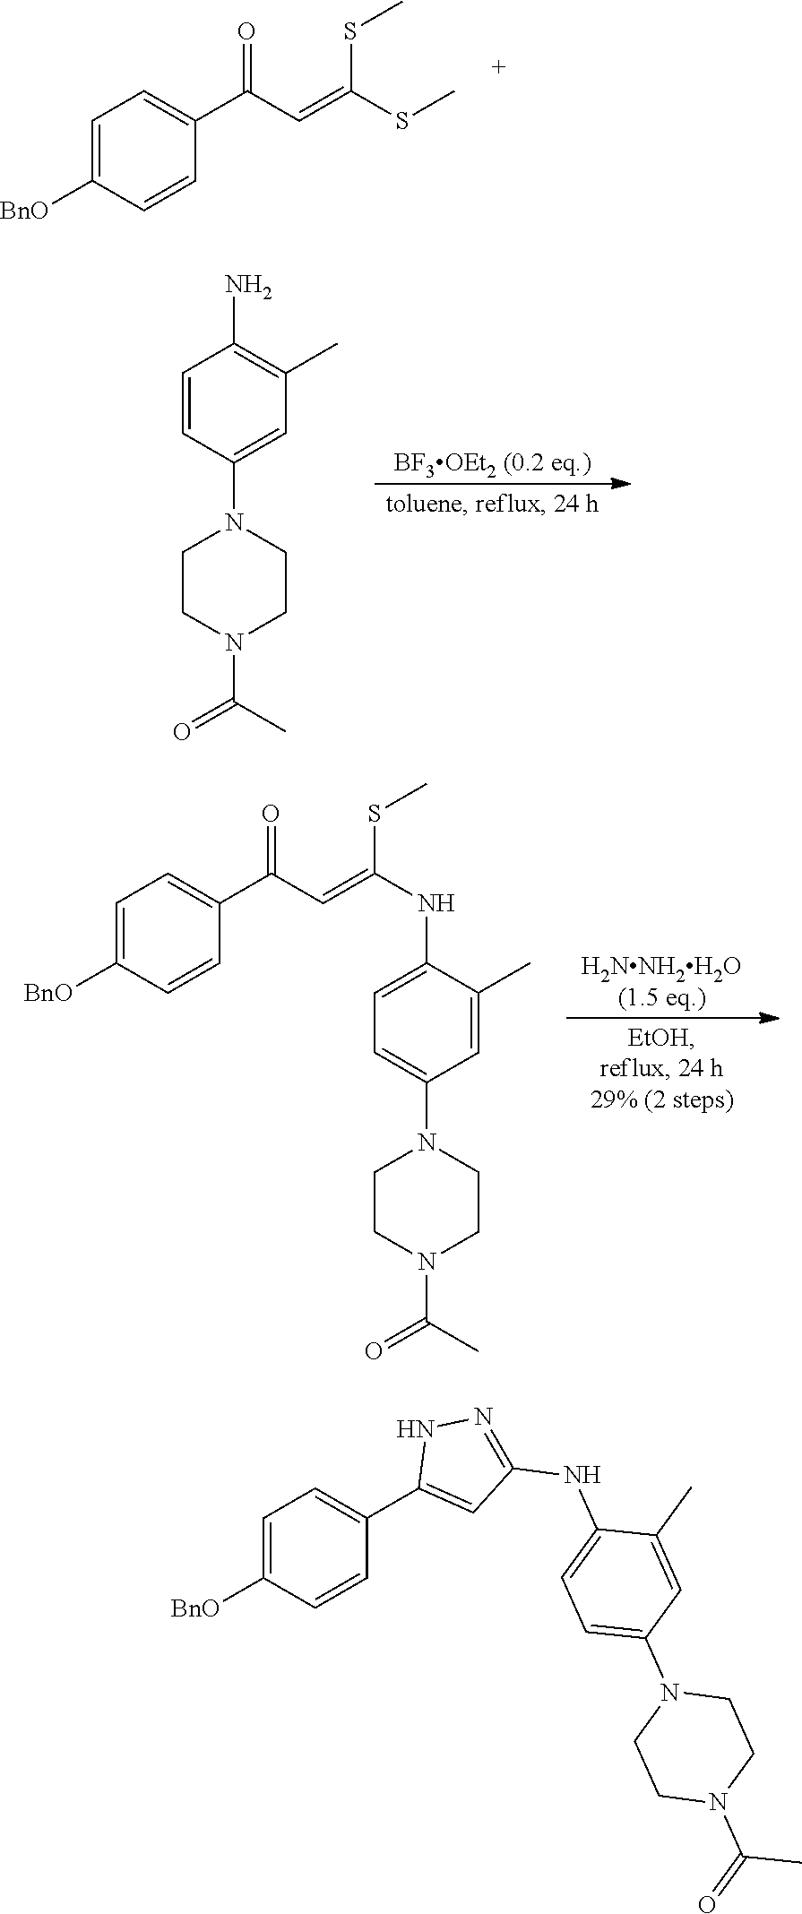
C1=C([BnO])C=CC(C(C=C(SC)SC)=O)=C1.C1=CC(N2CCN(C(C)=O)CC2)=CC(C)=C1N.C1=C([BnO])C=CC(C(C=C(SC)NC2=CC=C(N3CCN(C(C)=O)CC3)C=C2C)=O)=C1.C1=C([BnO])C=CC(C2=CC(NC3=CC=C(N4CCN(C(=O)C)CC4)C=C3C)=NN2)=C1
